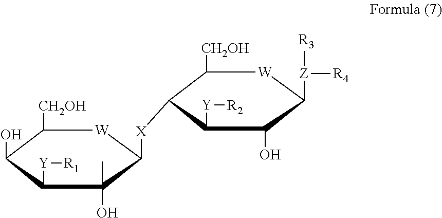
C1([CH2OH])C(O)C([Y][R1])C(C)(O)C([X]C2C([CH2OH])[W]C([Z]([R4])[R3])C(O)C2[Y][R2])[W]1
